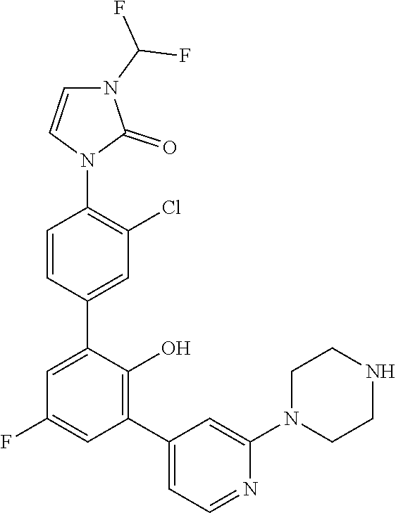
C1=CN(C2=C(Cl)C=C(C3=CC(F)=CC(C4=CC=NC(N5CCNCC5)=C4)=C3O)C=C2)C(=O)N1C(F)F
